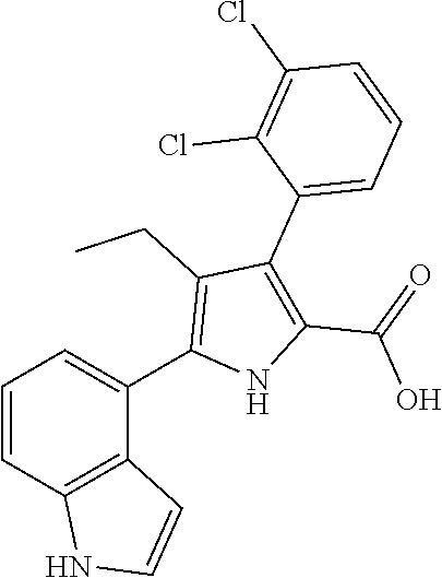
C1=CC2=C(C(C3=C(CC)C(C4=CC=CC(Cl)=C4Cl)=C(C(=O)O)N3)=C1)C=CN2
